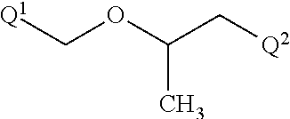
[Q1]COC(C[Q2])C
